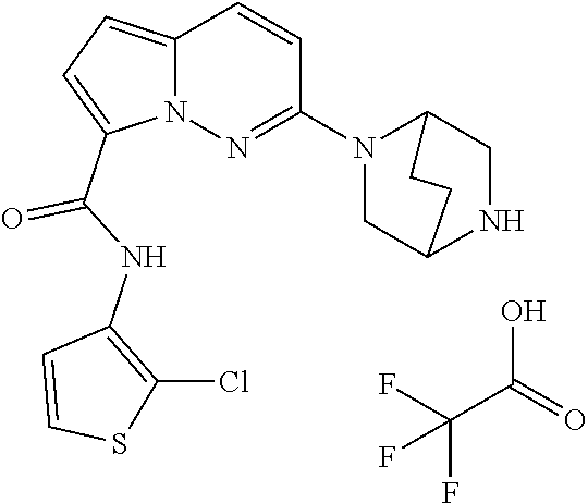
FC(F)(C(O)=O)F.N12C(=CC=C1C(NC1=C(Cl)SC=C1)=O)C=CC(N1CC3NCC1CC3)=N2
